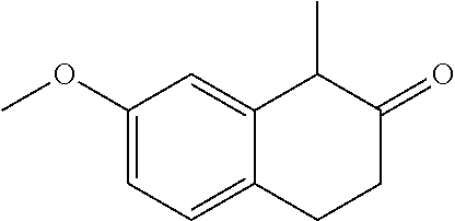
C1(OC)=CC=C2C(=C1)C(C)C(=O)CC2
